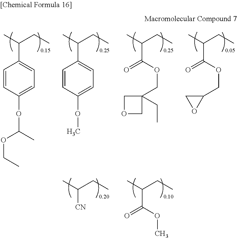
CC(CC)C1=CC=C(OC(OCC)C)C=C1.CC(CC)C1=CC=C(OC)C=C1.CC(CC)C(=O)OCC1(CC)COC1.CC(CC)C(=O)OCC1CO1.CC(CC)[CN].CC(CC)C(=O)OC
